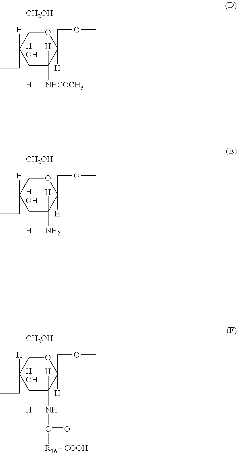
O1C([CH2OH])([H])C([H])(CC)C([H])(O)C([H])([NHCOCH3])C1(COC)[H].O1C([CH2OH])([H])C([H])(CC)C([H])(O)C([H])(N)C1(COC)[H].O1C([CH2OH])([H])C([H])(CC)C([H])(O)C([H])(NC(=O)[R16][COOH])C1(COC)[H]
